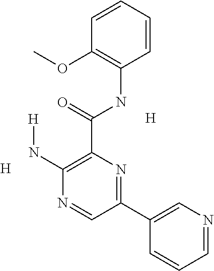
C1(C(NC2=C(OC)C=CC=C2)=O)=C(N[H])N=CC(C2=CN=CC=C2)=N1.[H].[H]
